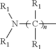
[R1]N([R1])C([R1])([R1])C
